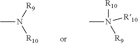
CN([R9])[R10].CN([R10])([R9])[R10]
